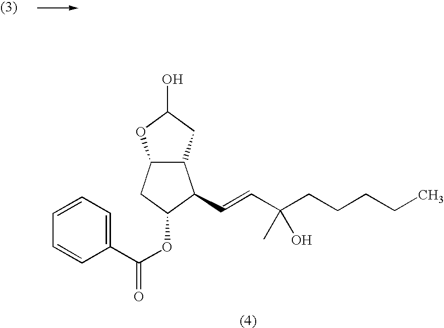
C12C(CC(O)O1)C(C=CC(CCCCC)(C)O)C(OC(=O)C1=CC=CC=C1)C2
